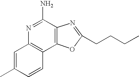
N1=C(N)C2=C(C3=C1C=C(C)C=C3)OC(CCCC)=N2
